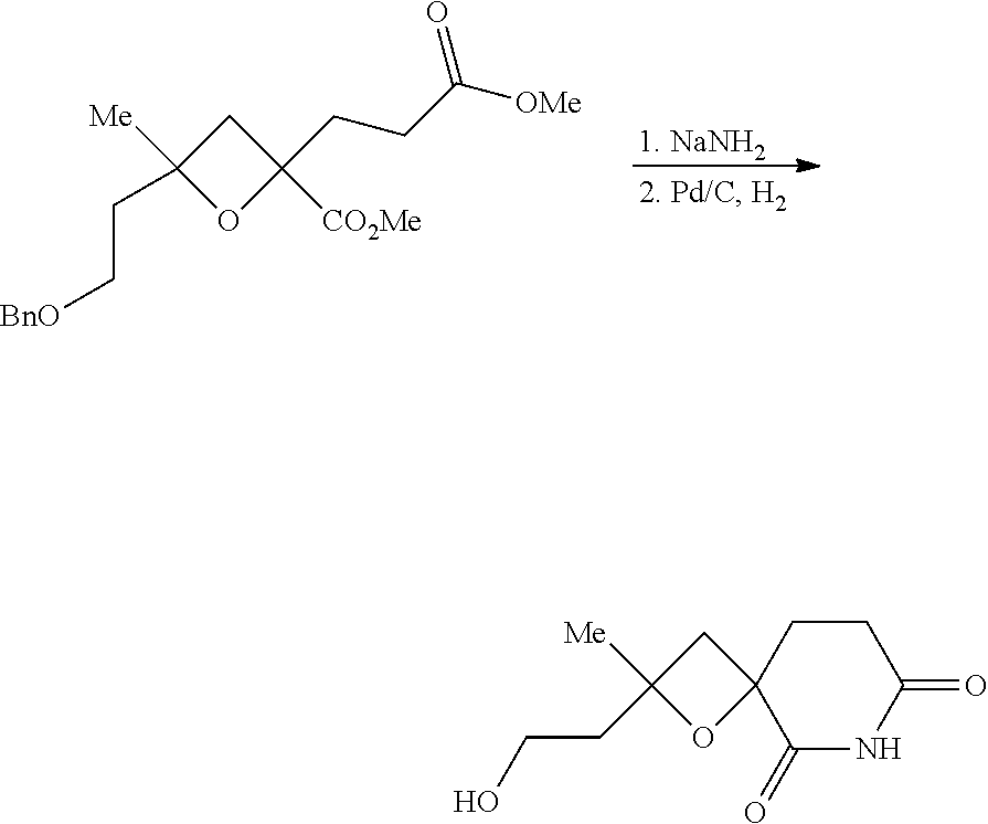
C1([Me])(CC[BnO])OC([CO2Me])(CCC([OMe])=O)C1.C1([Me])(CCO)OC2(C1)C(=O)NC(=O)CC2
